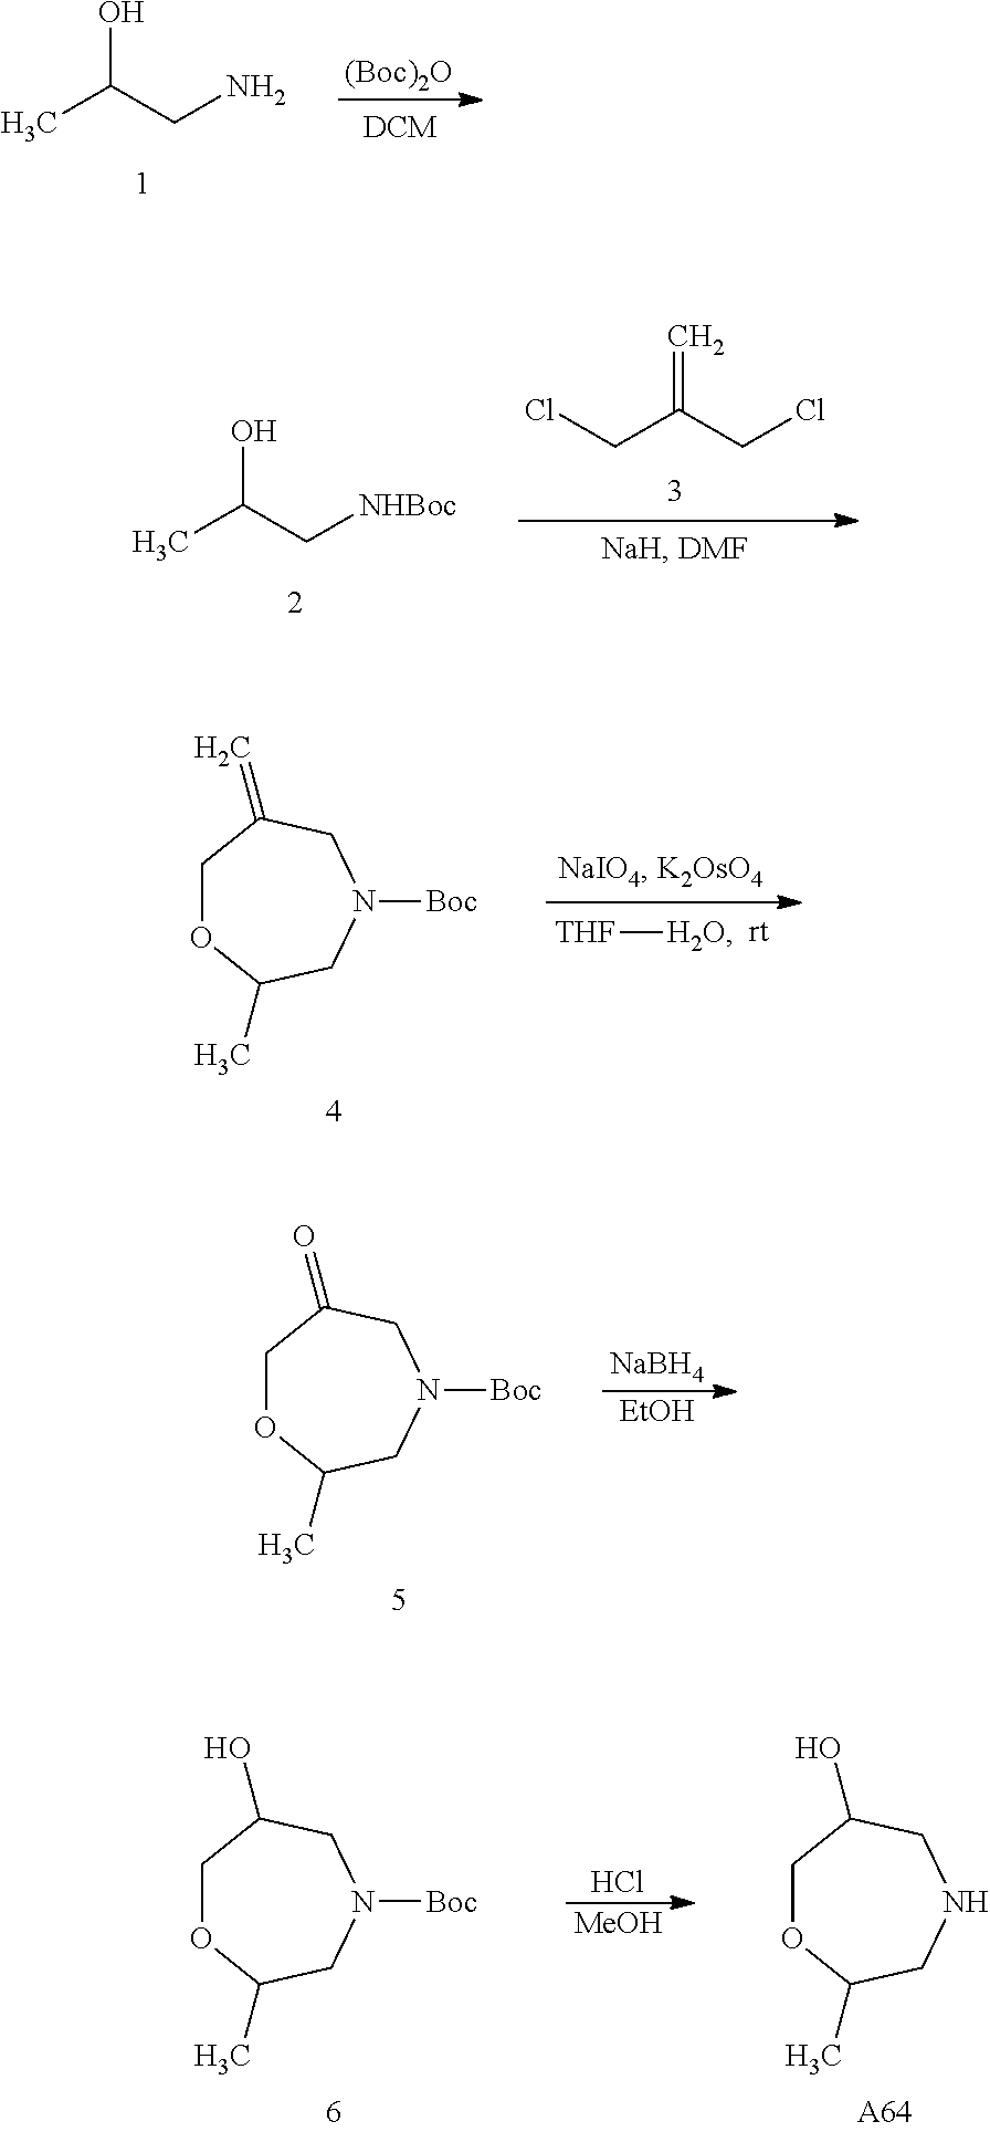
OC(CN)C.[(Boc)2O].OC(C[NHBoc])C.C=C(CCl)CCl.[THF][H2O].C1OC(C)CN([Boc])CC1=C.[EtOH].C1OC(C)CN([Boc])CC1=O.[NaBH4].C1OC(C)CN([Boc])CC1O.[MeOH].Cl.C1OC(C)CNCC1O.[A64]
